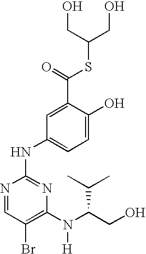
N1=CC(Br)=C(N(C(CO)C(C)C)[H])N=C1NC1=CC=C(O)C(C(=O)SC(CO)CO)=C1
